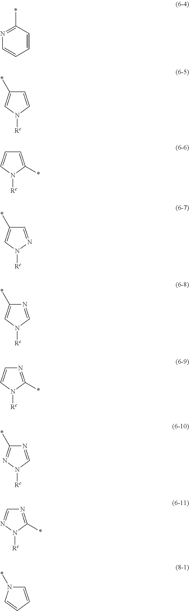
N1=C(*)C=CC=C1.C1=CN([Rc])C=C1*.C1=C(*)N([Rc])C=C1.C1=NN([Rc])C=C1*.N1=CN([Rc])C=C1*.N1=C(*)N([Rc])C=C1.N1=CN([Rc])N=C1*.N1=C(*)N([Rc])N=C1.C1=CC=CN1*
